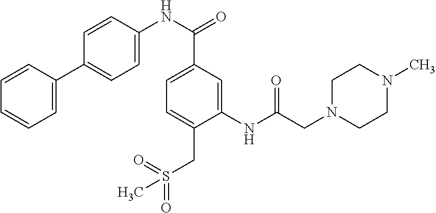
C1=C(C2=CC=C(NC(=O)C3=CC=C(CS(=O)(=O)C)C(NC(CN4CCN(C)CC4)=O)=C3)C=C2)C=CC=C1
